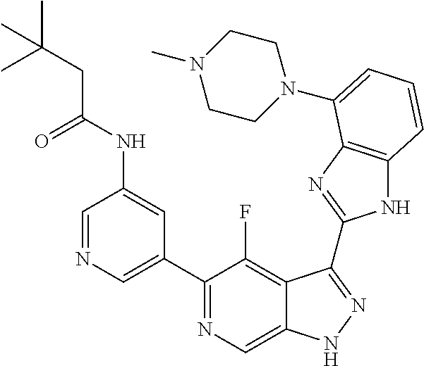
C1=NC=C(C2=NC=C3C(=C2F)C(C2=NC4=C(N2)C=CC=C4N2CCN(C)CC2)=NN3)C=C1NC(CC(C)(C)C)=O
